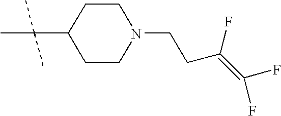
C1CN(CCC(=C(F)F)F)CCC1C(C)(C)C
